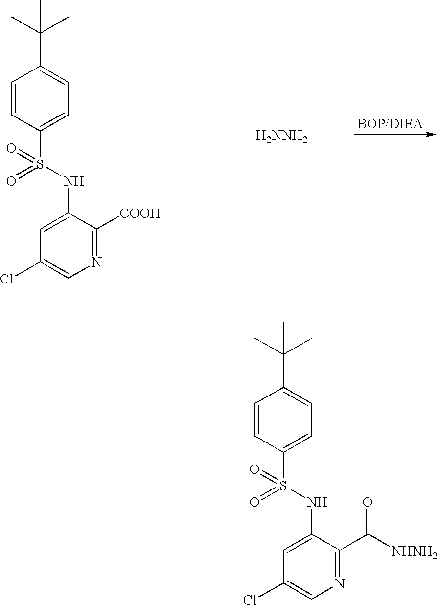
C1=CC(S(NC2=CC(Cl)=CN=C2[COOH])(=O)=O)=CC=C1C(C)(C)C.[H2NNH2].C1=CC(S(NC2=CC(Cl)=CN=C2C([NHNH2])=O)(=O)=O)=CC=C1C(C)(C)C
